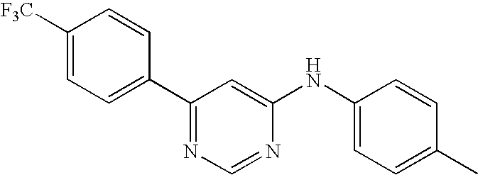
[F3C]C1=CC=C(C2=NC=NC(NC3=CC=C(C)C=C3)=C2)C=C1
